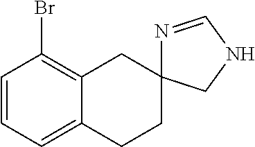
C1=CC=C2C(=C1Br)CC1(CC2)N=CNC1
